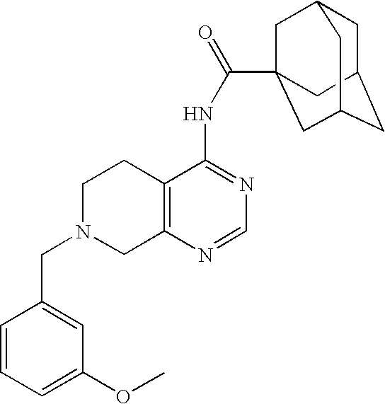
C1N(CC2=CC(OC)=CC=C2)CC2=C(C1)C(NC(=O)C13CC4CC(CC(C1)C4)C3)=NC=N2
